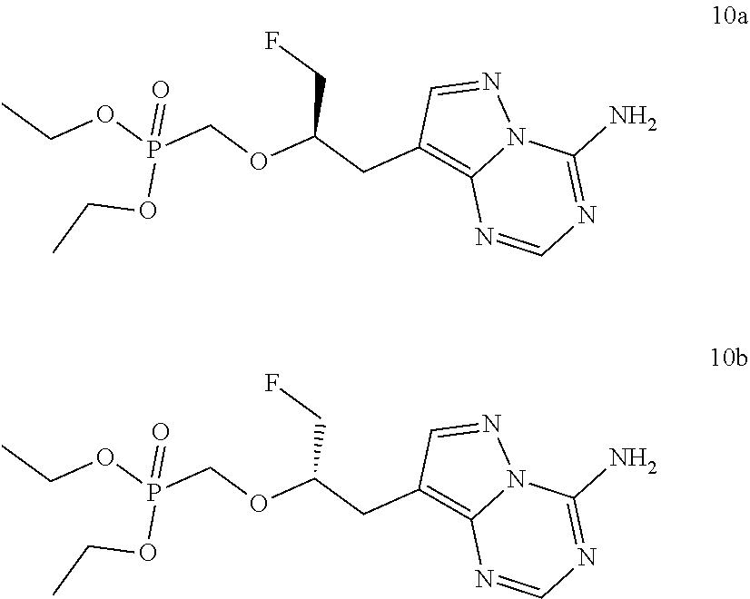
C1(CC(CF)OCP(OCC)(OCC)=O)=C2N(N=C1)C(N)=NC=N2.C1(CC(CF)OCP(OCC)(OCC)=O)=C2N(N=C1)C(N)=NC=N2
